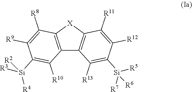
C12=C([X]C3=C1C([R13])=C([Si]([R5])([R6])[R7])C([R12])=C3[R11])C([R8])=C([R9])C([Si]([R2])([R3])[R4])=C2[R10]
